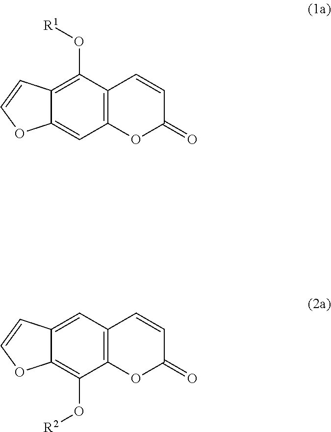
C12=CC3=C(C(O[R2])=C1OC=C2)OC(=O)C=C3.C12=C(O[R1])C3=C(C=C1OC=C2)OC(=O)C=C3
